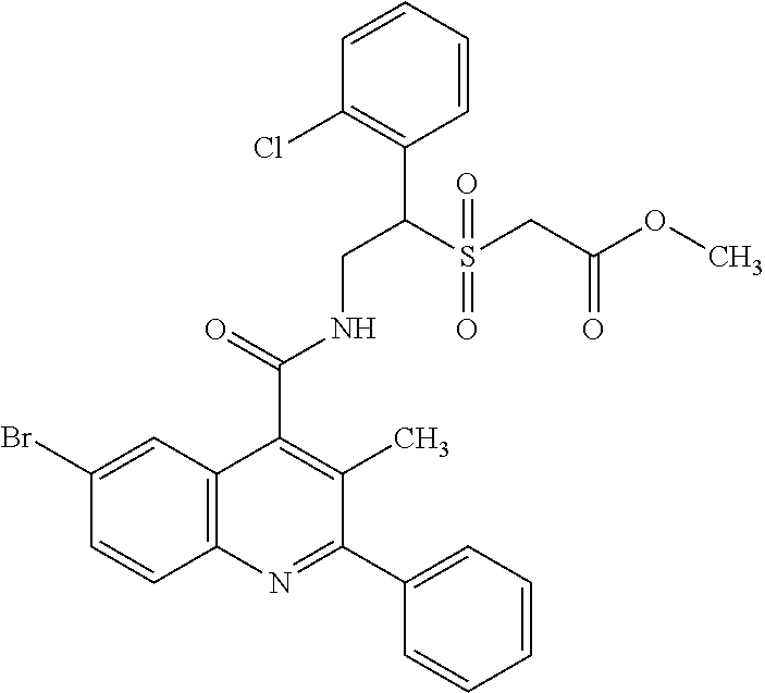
C1=CC=CC(C(S(=O)(=O)CC(OC)=O)CNC(C2=C(C)C(C3=CC=CC=C3)=NC3=C2C=C(Br)C=C3)=O)=C1Cl
